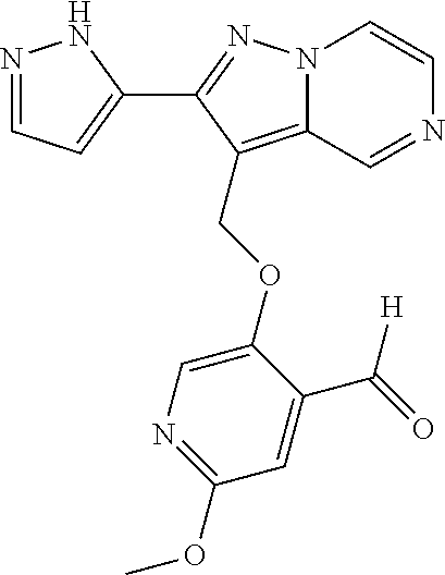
N12C(=C(COC3=CN=C(OC)C=C3C(=O)[H])C(C3=CC=NN3)=N1)C=NC=C2
